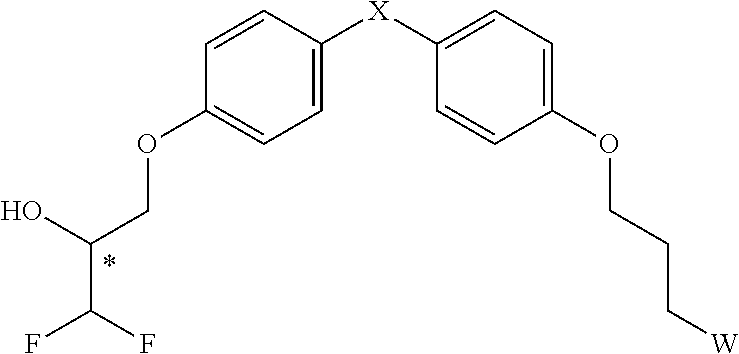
C1=CC([X]C2=CC=C(OCCC[W])C=C2)=CC=C1OCC(O)C(F)F
